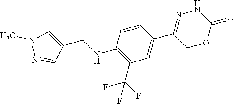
N1N=C(C2=CC(C(F)(F)F)=C(NCC3=CN(C)N=C3)C=C2)COC1=O
